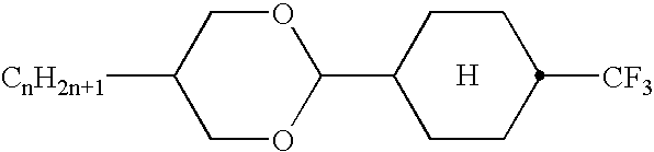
O1CC([CnH2n+1])COC1C1CCC([CF3])CC1.[H]
